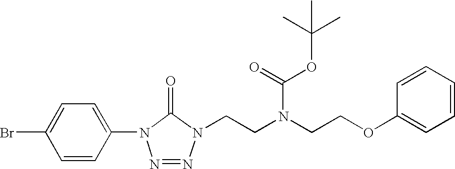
C1(N2N=NN(CCN(CCOC3=CC=CC=C3)C(=O)OC(C)(C)C)C2=O)=CC=C(Br)C=C1
